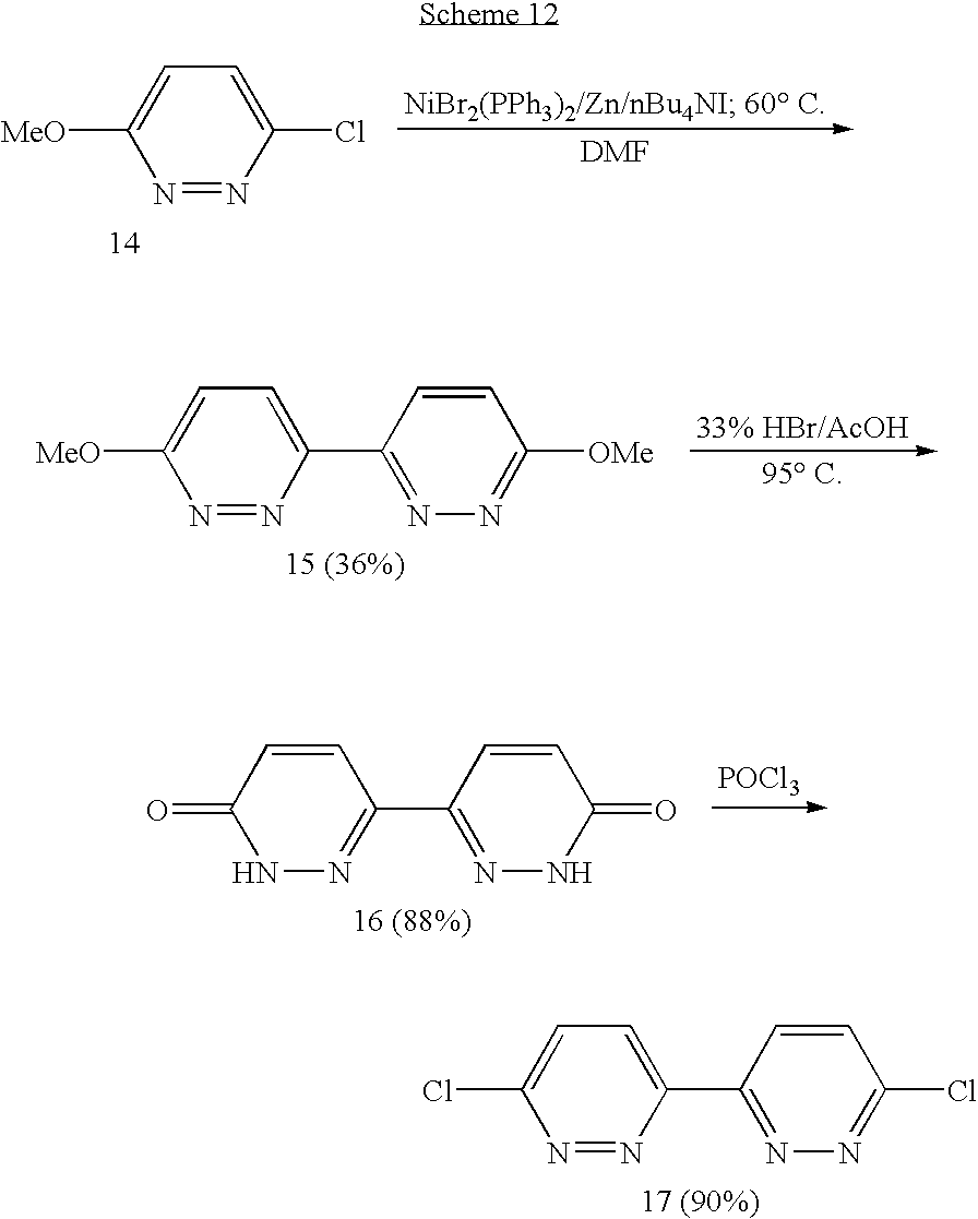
[POCl3].N1N=C(C2=NNC(=O)C=C2)C=CC1=O.N1=NC(C2=NN=C(Cl)C=C2)=CC=C1Cl.[MeO]C1=CC=C(Cl)N=N1.N1=NC(C2=NN=C([OMe])C=C2)=CC=C1[MeO]
